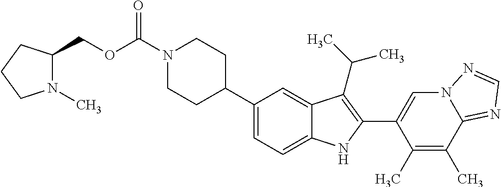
O(C(=O)N1CCC(C2=CC=C3C(=C2)C(C(C)C)=C(C2=CN4C(=NC=N4)C(C)=C2C)N3)CC1)CC1N(C)CCC1
